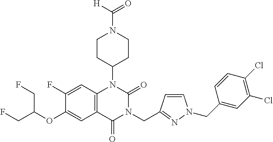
C12=C(C(=O)N(CC3=NN(CC4=CC(Cl)=C(Cl)C=C4)C=C3)C(=O)N1C1CCN(C(=O)[H])CC1)C=C(OC(CF)CF)C(F)=C2
